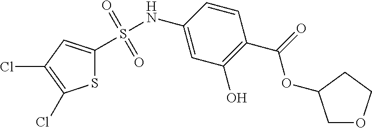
S1C(S(NC2=CC(O)=C(C(=O)OC3COCC3)C=C2)(=O)=O)=CC(Cl)=C1Cl
